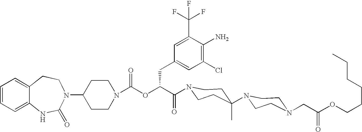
C12=CC=CC=C1NC(=O)N(C1CCN(C(OC(C(=O)N3CCC(N4CCN(CC(OCCCCCC)=O)CC4)(C)CC3)CC3=CC(Cl)=C(N)C(C(F)(F)F)=C3)=O)CC1)CC2
